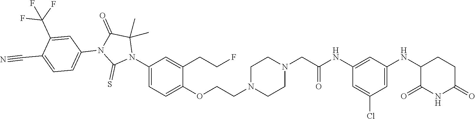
C1=C(Cl)C=C(NC2C(=O)NC(=O)CC2)C=C1NC(CN1CCN(CCOC2=CC=C(N3C(C)(C)C(=O)N(C4=CC=C(C#N)C(C(F)(F)F)=C4)C3=S)C=C2CCF)CC1)=O
